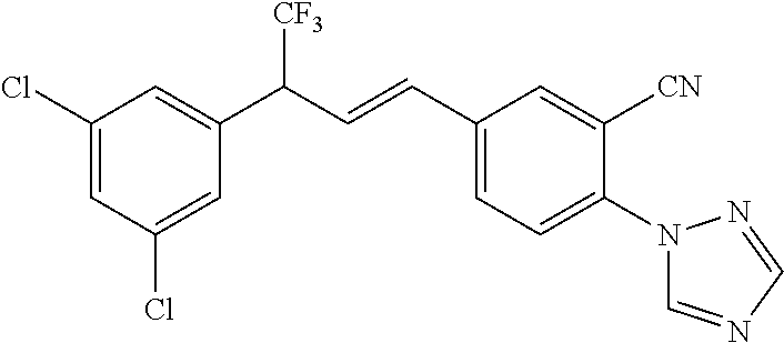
C1(Cl)=CC(Cl)=CC(C([CF3])C=CC2=CC=C(N3C=NC=N3)C([CN])=C2)=C1
